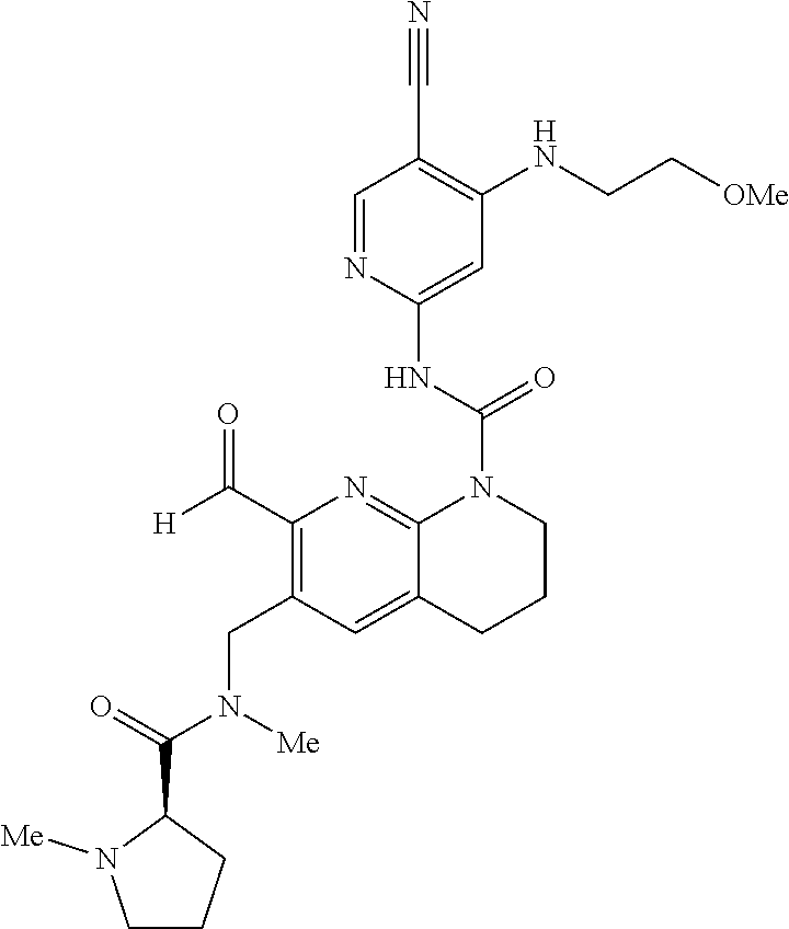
C1(C#N)=C(NCC[OMe])C=C(NC(=O)N2C3=NC(C([H])=O)=C(CN(C(C4N([Me])CCC4)=O)[Me])C=C3CCC2)N=C1
